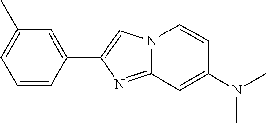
C1(C2=CN3C(=N2)C=C(N(C)C)C=C3)=CC(C)=CC=C1
